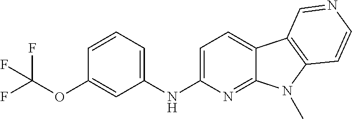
C1(NC2=CC=C3C(=N2)N(C)C2=C3C=NC=C2)=CC=CC(OC(F)(F)F)=C1
